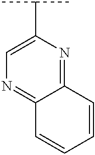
C1=C(C(C)C)N=C2C(=N1)C=CC=C2
